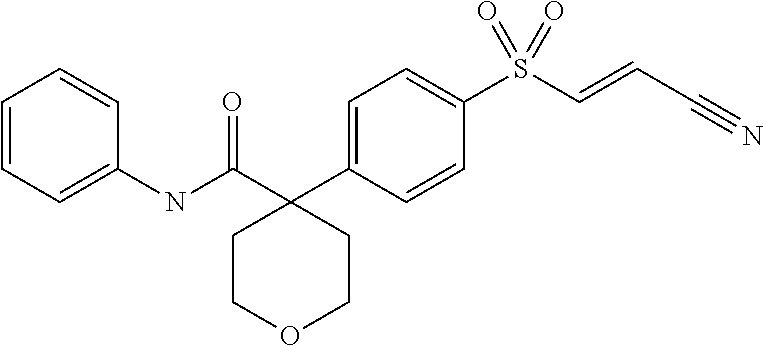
C1(NC(=O)C2(C3=CC=C(S(C=CC#N)(=O)=O)C=C3)CCOCC2)=CC=CC=C1
